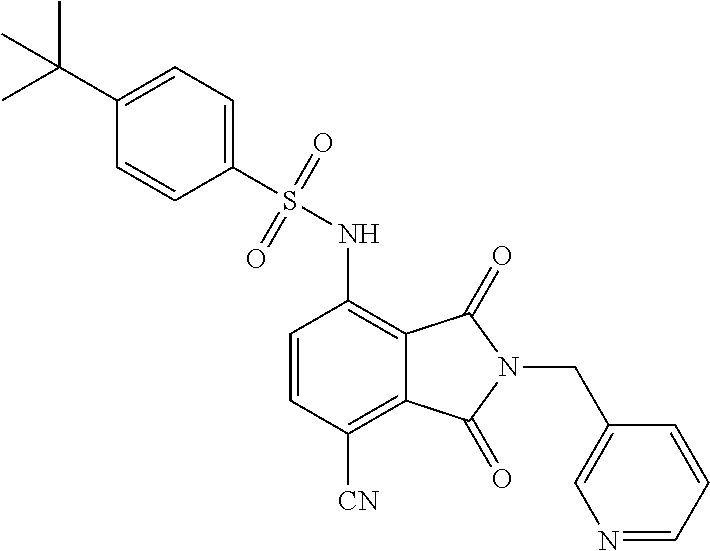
C1=CC([CN])=C2C(=C1NS(=O)(=O)C1=CC=C(C(C)(C)C)C=C1)C(=O)N(CC1=CN=CC=C1)C2=O
